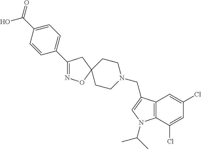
C1(C2=CC=C(C(O)=O)C=C2)=NOC2(C1)CCN(CC1=CN(C(C)C)C3=C1C=C(Cl)C=C3Cl)CC2
